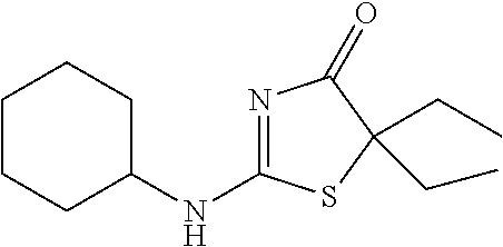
C1CCC(NC2=NC(=O)C(CC)(CC)S2)CC1
